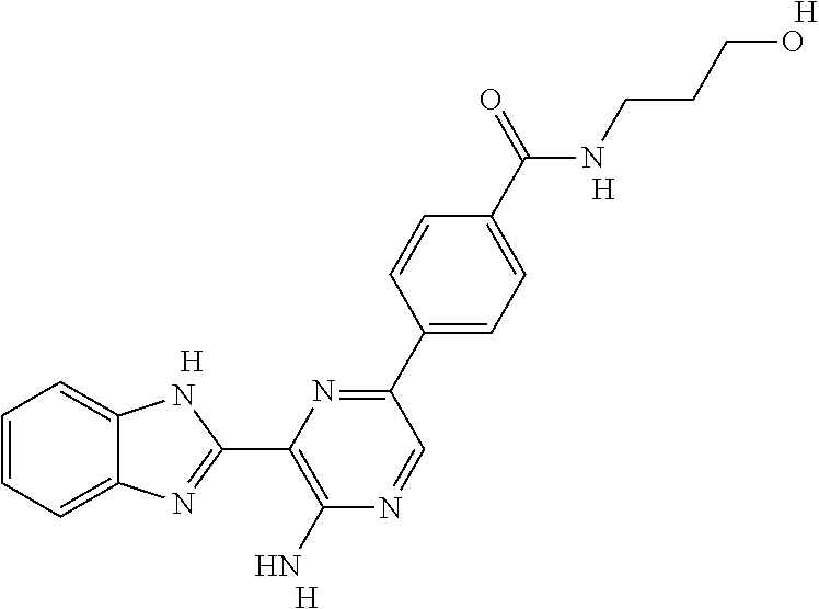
C1=CC=C2C(=C1)NC(C1=C(N)N=CC(C3=CC=C(C(NCCCO)=O)C=C3)=N1)=N2.[H].[H].[H].[H]
